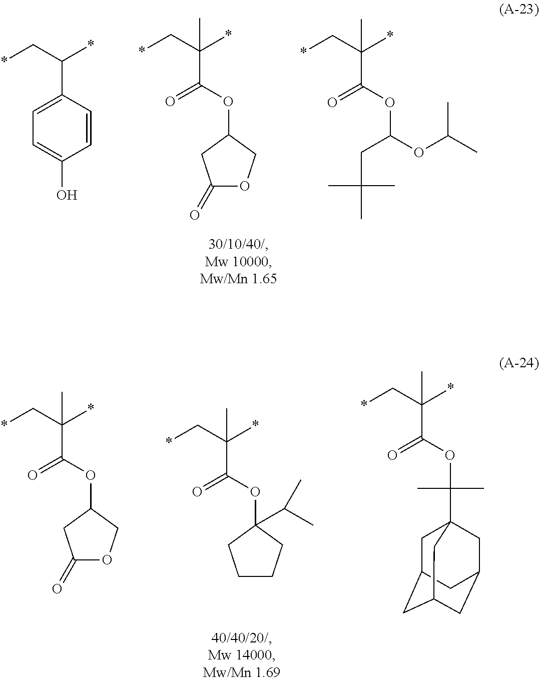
*CC(*)C1=CC=C(O)C=C1.*CC(*)(C(=O)OC1COC(=O)C1)C.*CC(*)(C(=O)OC(CC(C)(C)C)OC(C)C)C.*CC(*)(C(=O)OC1COC(=O)C1)C.*CC(*)(C(=O)OC1(C(C)C)CCCC1)C.*CC(*)(C(=O)OC(C)(C)C12CC3CC(CC(C1)C3)C2)C
